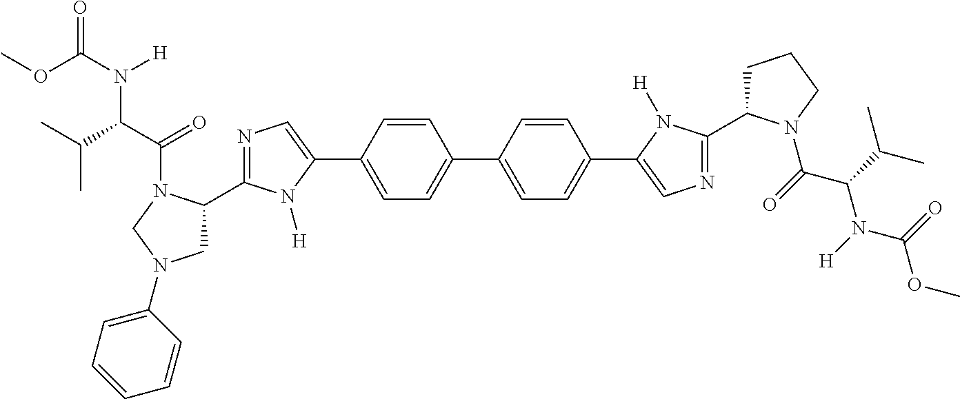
COC(=O)N(C(C(C)C)C(=O)N1C(C2=NC=C(C3=CC=C(C4=CC=C(C5=CN=C(C6CCCN6C(C(N(C(OC)=O)[H])C(C)C)=O)N5[H])C=C4)C=C3)N2[H])CN(C2=CC=CC=C2)C1)[H]
